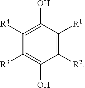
C1([R4])=C(O)C([R1])=C([R2])C(O)=C1[R3]
